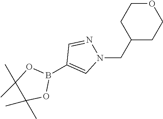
B1(C2=CN(CC3CCOCC3)N=C2)OC(C)(C)C(C)(C)O1
